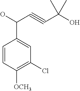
C1=CC([OCH3])=C(Cl)C=C1C(C#CC(O)(C)C)O
